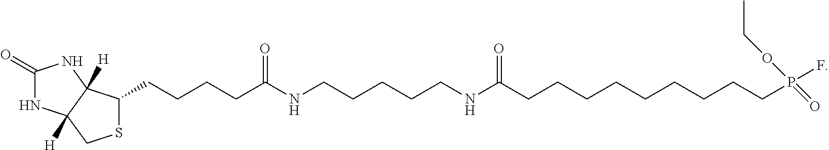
C1(=O)NC2([H])C([H])(N1)C(CCCCC(NCCCCCNC(CCCCCCCCCP(F)(=O)OCC)=O)=O)SC2
